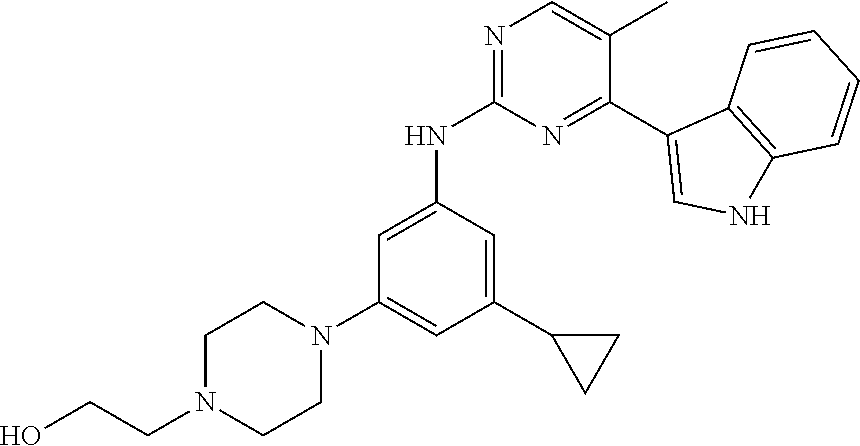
N1=C(NC2=CC(N3CCN(CCO)CC3)=CC(C3CC3)=C2)N=C(C2=CNC3=C2C=CC=C3)C(C)=C1
